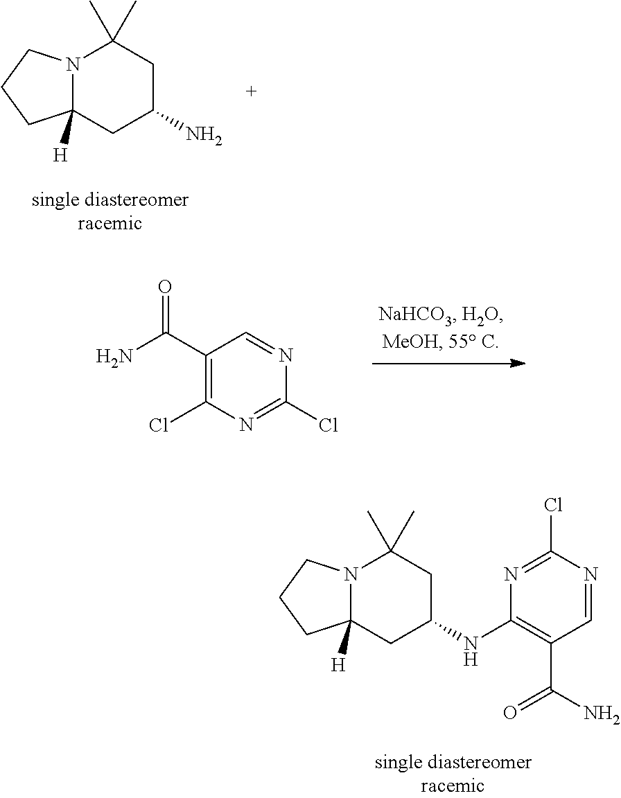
C1(C(N)=O)=C(Cl)N=C(Cl)N=C1.N12C([H])(CC(N)CC1(C)C)CCC2.N12C([H])(CC(NC3=C(C(N)=O)C=NC(Cl)=N3)CC1(C)C)CCC2
